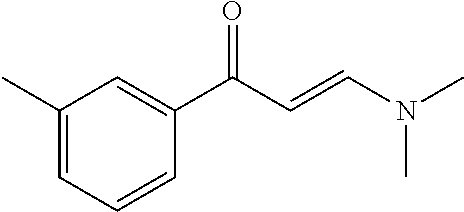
C1(C)=CC=CC(C(C=CN(C)C)=O)=C1
